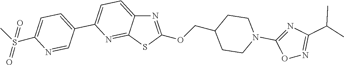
C1=C(C2=CC=C(S(C)(=O)=O)N=C2)N=C2C(=C1)N=C(OCC1CCN(C3=NC(C(C)C)=NO3)CC1)S2
